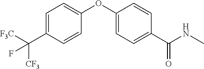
C1=C(C([CF3])([F3C])F)C=CC(OC2=CC=C(C(NC)=O)C=C2)=C1
